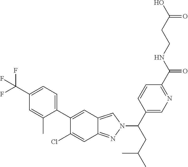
C1(C(F)(F)F)=CC=C(C2=CC3=CN(C(CC(C)C)C4=CN=C(C(NCCC(O)=O)=O)C=C4)N=C3C=C2Cl)C(C)=C1
